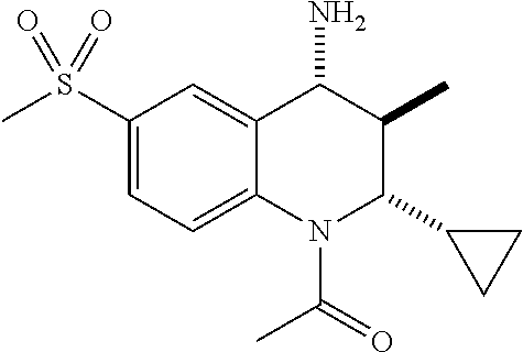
C1(S(C)(=O)=O)=CC=C2C(=C1)C(N)C(C)C(C1CC1)N2C(=O)C
